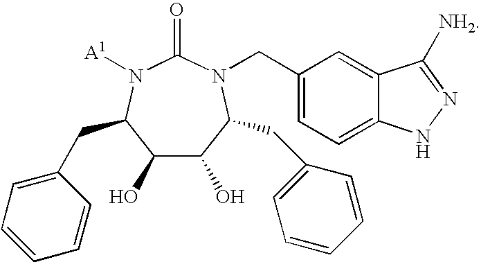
C1(O)C(O)C(CC2=CC=CC=C2)N(CC2=CC=C3C(=C2)C([NH2])=NN3)C(=O)N([A1])C1CC1=CC=CC=C1
